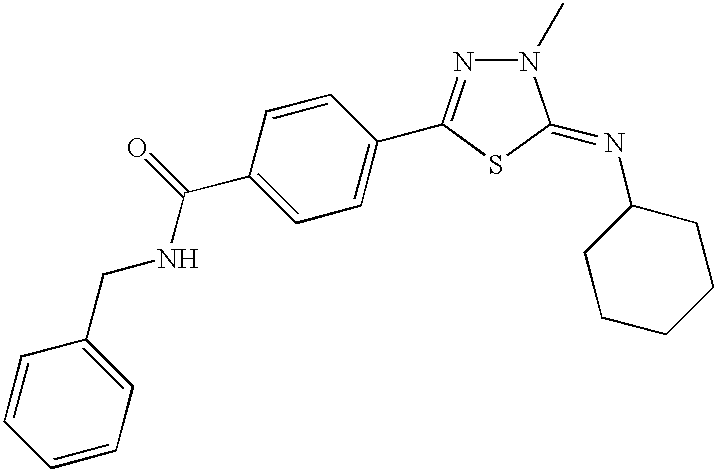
C1=C(C(NCC2=CC=CC=C2)=O)C=CC(C2=NN(C)C(=NC3CCCCC3)S2)=C1
